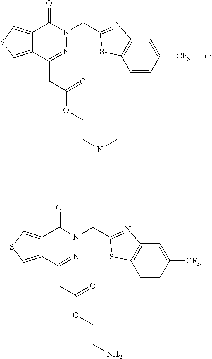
C(N1N=C(CC(OCCN(C)C)=O)C2=CSC=C2C1=O)C1=NC2=C(C=CC([CF3])=C2)S1.C(N1N=C(CC(OCCN)=O)C2=CSC=C2C1=O)C1=NC2=C(C=CC([CF3])=C2)S1
